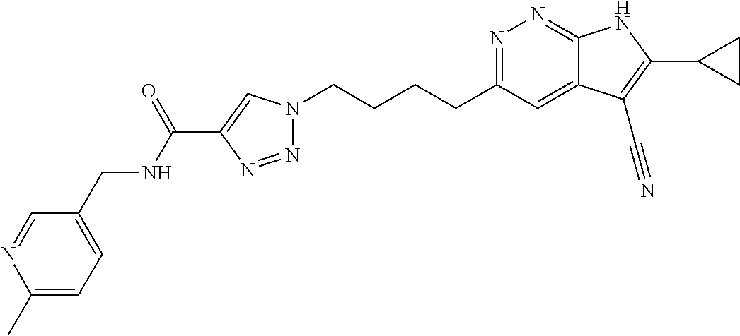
N1=C(CCCCN2N=NC(C(NCC3=CC=C(C)N=C3)=O)=C2)C=C2C(=N1)NC(C1CC1)=C2C#N
